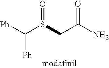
[Ph]C(S(CC(N)=O)=O)[Ph]
